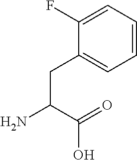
C(C(=O)O)(N)CC1=CC=CC=C1F
